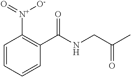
C1=CC=CC(C(NCC(C)=O)=O)=C1[N+]([O-])=O
